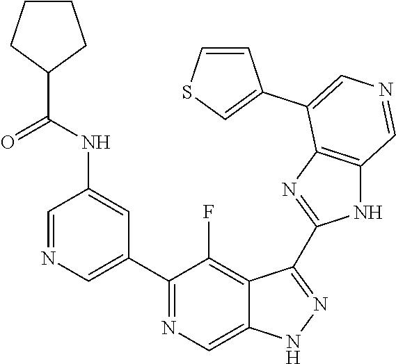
C1(C2=CN=CC(NC(=O)C3CCCC3)=C2)=NC=C2C(=C1F)C(C1=NC3=C(N1)C=NC=C3C1=CSC=C1)=NN2
